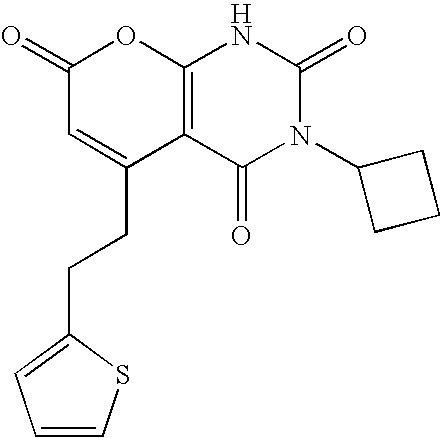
C1(=O)C=C(CCC2=CC=CS2)C2=C(O1)NC(=O)N(C1CCC1)C2=O
